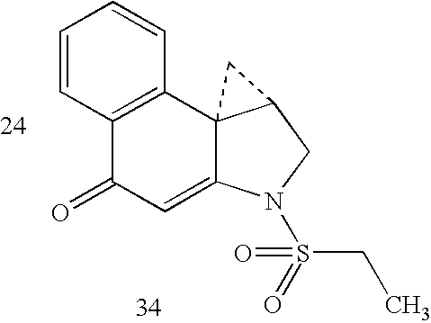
C1=CC2=C(C=C1)C13C(=CC2=O)N(S(CC)(=O)=O)CC1C3
